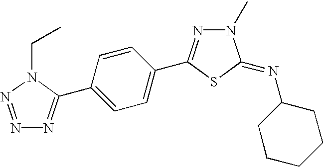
C1=C(C2=NN=NN2CC)C=CC(C2=NN(C)C(=NC3CCCCC3)S2)=C1
